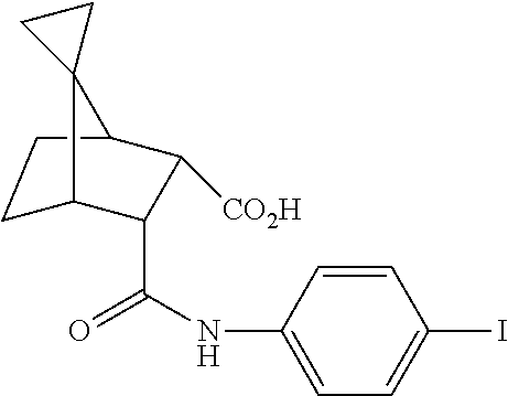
C12CCC(C(C(NC3=CC=C(I)C=C3)=O)C1[CO2H])C21CC1
